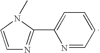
C1(C2=NC=CN2C)=CC=CC=N1
